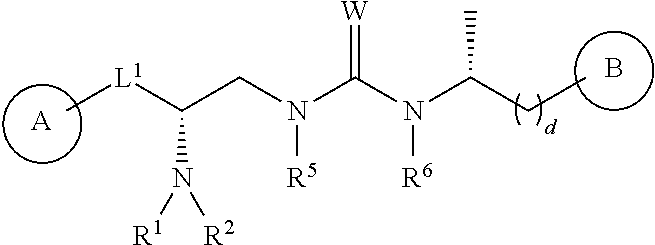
[A].B.C(CN(C(N(C(CC)C)[R6])=[W])[R5])([L1]C)N([R1])[R2]
